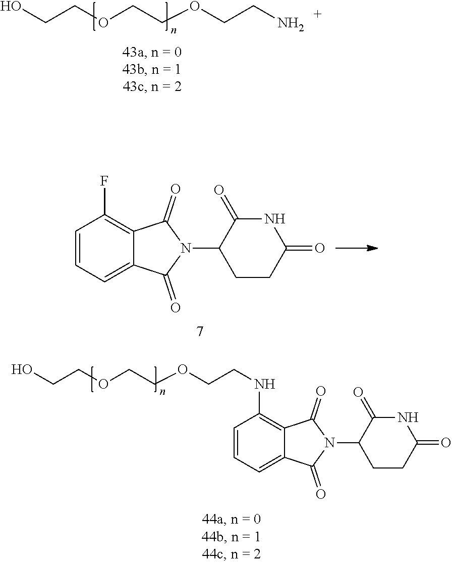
C1=CC=C2C(=C1F)C(=O)N(C1CCC(=O)NC1=O)C2=O.OCCOCCOCCN.C1=CC=C2C(=C1NCCOCCOCCO)C(=O)N(C1CCC(=O)NC1=O)C2=O
